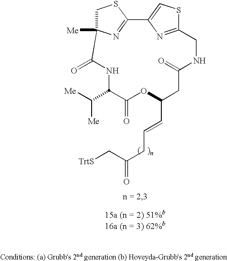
C1C2([Me])N=C(S1)C1=CSC(=N1)CNC(=O)CC(C=CCC(C[TrtS])=O)OC(=O)C(C([Me])[Me])NC2=O
